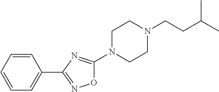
O1C(N2CCN(CCC(C)C)CC2)=NC(C2=CC=CC=C2)=N1
